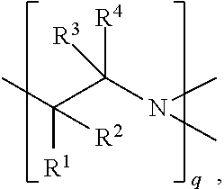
C(C(N(C)C)([R4])[R3])(C)([R1])[R2]
